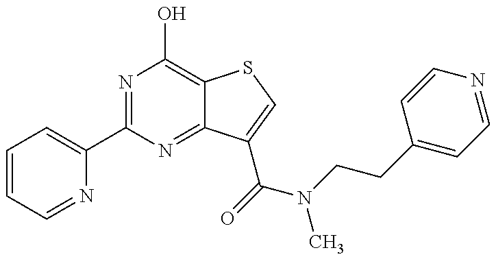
C1=CC=NC(C2=NC(O)=C3C(=N2)C(C(N(C)CCC2=CC=NC=C2)=O)=CS3)=C1
